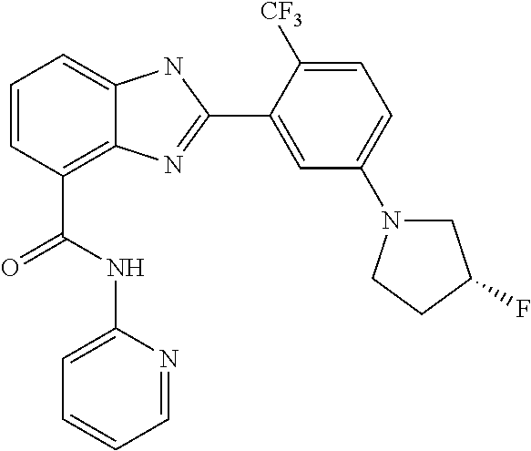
C1=CC(C(NC2=CC=CC=N2)=O)=C2C(=C1)NC(C1=CC(N3CC(F)CC3)=CC=C1[CF3])=N2
